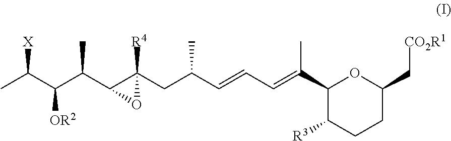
CC(C(C(C1C(CC(C=CC=C(C2OC(C[CO2R1])CCC2[R3])C)C)([R4])O1)C)[OR2])[X]
